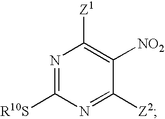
N1=C([R10S])N=C([Z2])C([NO2])=C1[Z1]
